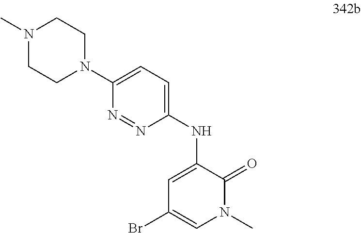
C1=C(N2CCN(C)CC2)N=NC(NC2=CC(Br)=CN(C)C2=O)=C1
